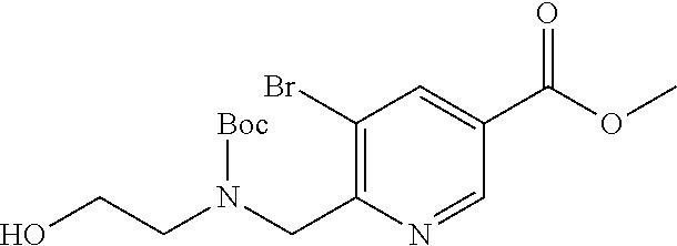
C1(C(=O)OC)=CC(Br)=C(CN(CCO)[Boc])N=C1
